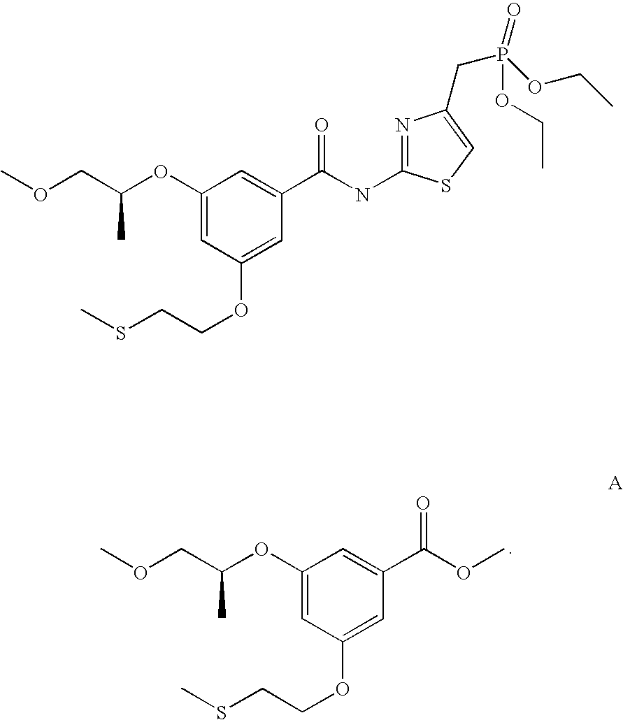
C1(OC(COC)C)=CC(OCCSC)=CC(C(OC)=O)=C1.C1(OC(COC)C)=CC(OCCSC)=CC(C(NC2=NC(CP(OCC)(=O)OCC)=CS2)=O)=C1
